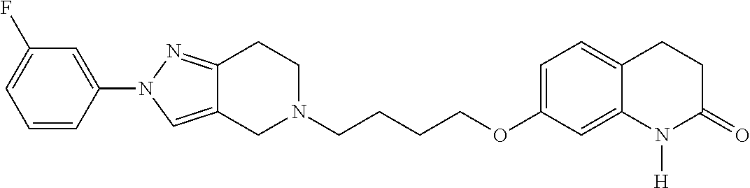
C12=CN(C3=CC(F)=CC=C3)N=C1CCN(CCCCOC1=CC=C3C(=C1)N([H])C(=O)CC3)C2
